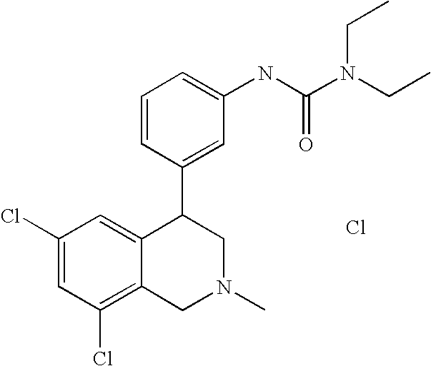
Cl.C1(Cl)=C2C(=CC(Cl)=C1)C(C1=CC(NC(=O)N(CC)CC)=CC=C1)CN(C)C2
